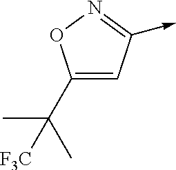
C1(C(C)(C)[CF3])=CC(->C)=NO1
